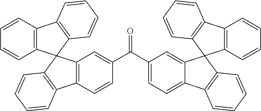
O=C(C1=CC=C2C(=C1)C1(C3=C2C=CC=C3)C2=C(C3=C1C=CC=C3)C=CC=C2)C1=CC2=C(C=C1)C1=C(C23C2=C(C4=C3C=CC=C4)C=CC=C2)C=CC=C1
